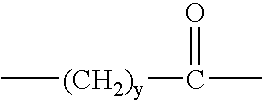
C[(CH2)y]C(C)=O
